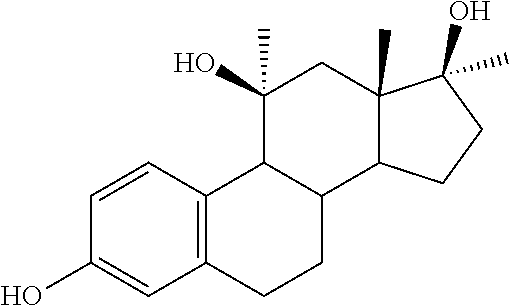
C1=CC2=C(C=C1O)CCC1C2C(O)(C)CC2(C)C1CCC2(O)C
